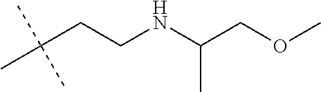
C(C(C)(C)C)CNC(COC)C
